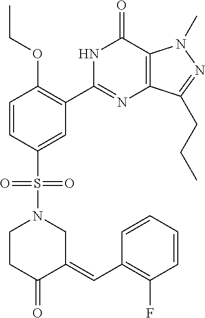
C1=CC(S(N2CC(=CC3=C(F)C=CC=C3)C(=O)CC2)(=O)=O)=CC(C2=NC3=C(C(=O)N2)N(C)N=C3CCC)=C1OCC
